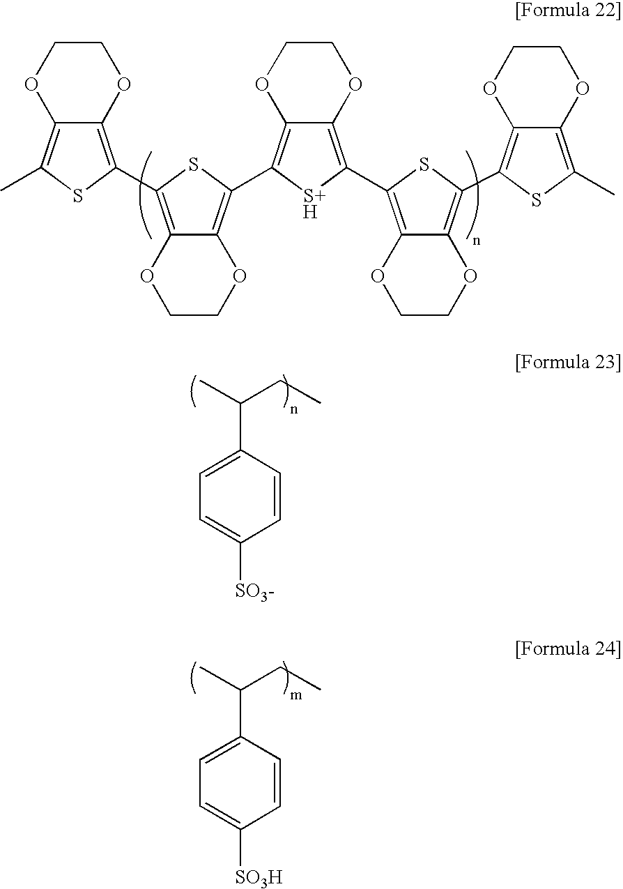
C1=CC(C(C)CC)=CC=C1[SO3-].C1=CC(C(C)CC)=CC=C1[SO3H].C1COC2=C(C)SC(C3=C4C(=C(C5=C6OCCOC6=C(C6=C7C(=C(C8=C9OCCOC9=C(C)S8)S6)OCCO7)[S+H]5)S3)OCCO4)=C2O1
